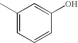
C1(C)=CC=CC(O)=C1
